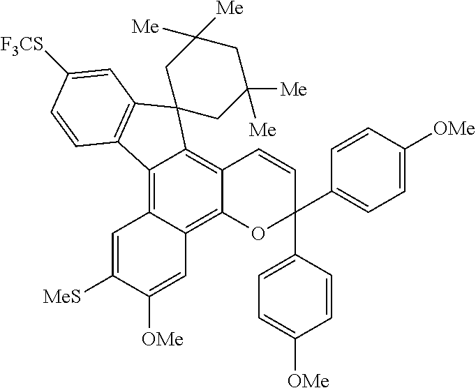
C12=C3C(=C4C(=C1C1(C5=C2C=CC([F3CS])=C5)CC([Me])([Me])CC([Me])([Me])C1)C=CC(C1=CC=C([OMe])C=C1)(C1=CC=C([OMe])C=C1)O4)C=C([OMe])C([MeS])=C3
